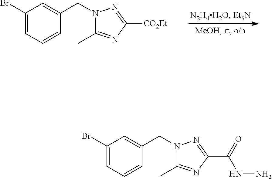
N1(CC2=CC(Br)=CC=C2)C(C)=NC([CO2Et])=N1.N1(CC2=CC(Br)=CC=C2)C(C)=NC(C(=O)NN)=N1
